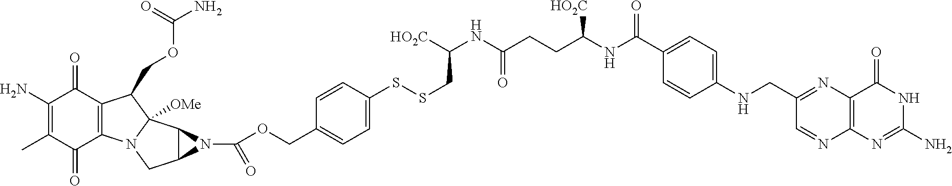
C1(N)=C(C)C(=O)C2=C(C1=O)C(COC(=O)N)C1([OMe])N2CC2C1N2C(=O)OCC1=CC=C(SSCC([HO2C])NC(=O)CCC([HO2C])NC(=O)C2=CC=C(NCC3=NC4=C(N=C3)N=C(N)NC4=O)C=C2)C=C1
